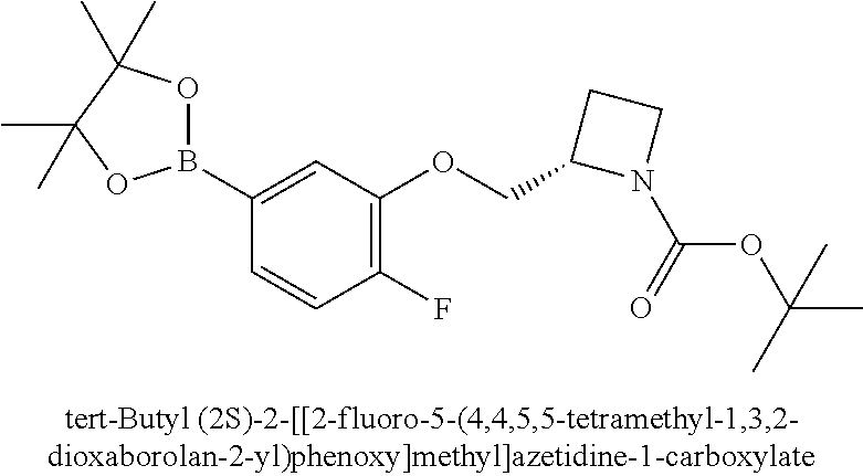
C1(B2OC(C)(C)C(C)(C)O2)=CC(OCC2N(C(=O)OC(C)(C)C)CC2)=C(F)C=C1
